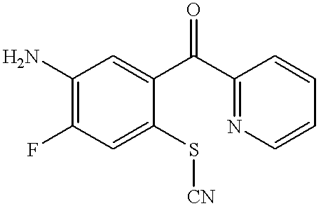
C1(N)=C(F)C=C(S[CN])C(C(C2=NC=CC=C2)=O)=C1
